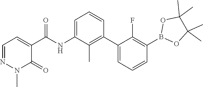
O1C(C)(C)C(C)(C)OB1C1=C(F)C(C2=C(C)C(NC(C3=CC=NN(C)C3=O)=O)=CC=C2)=CC=C1
